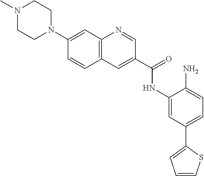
C12=C(N=CC(C(=O)NC3=CC(C4=CC=CS4)=CC=C3N)=C1)C=C(N1CCN(C)CC1)C=C2
